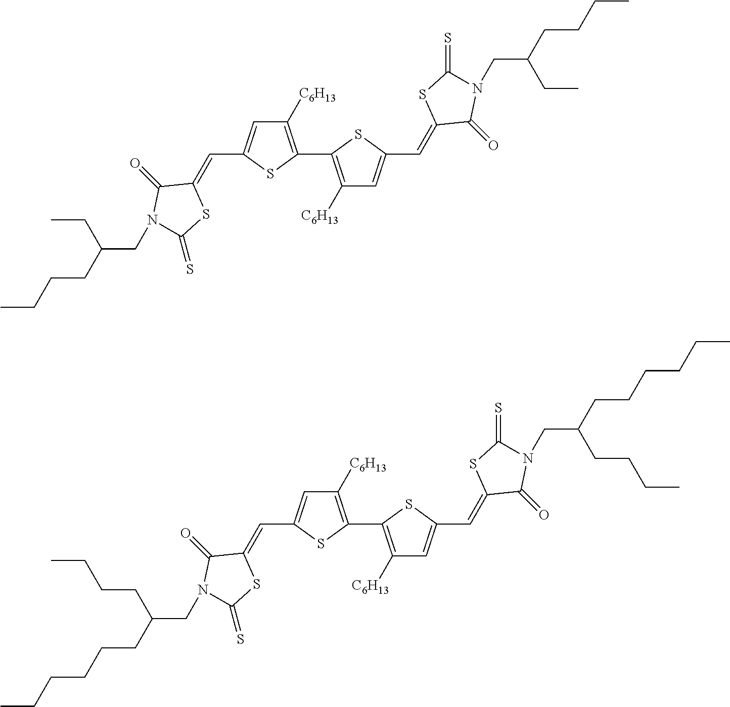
C1([C6H13])=C(C2=C([C6H13])C=C(C=C3C(=O)N(CC(CCCC)CC)C(=S)S3)S2)SC(C=C2C(=O)N(CC(CCCC)CC)C(=S)S2)=C1.C(=C1C(=O)N(CC(CCCCCC)CCCC)C(=S)S1)C1=CC([C6H13])=C(C2=C([C6H13])C=C(C=C3C(=O)N(CC(CCCCCC)CCCC)C(=S)S3)S2)S1
